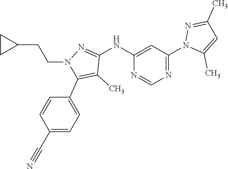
N1=C(N2C(C)=CC(C)=N2)C=C(NC2=NN(CCC3CC3)C(C3=CC=C(C#N)C=C3)=C2C)N=C1
